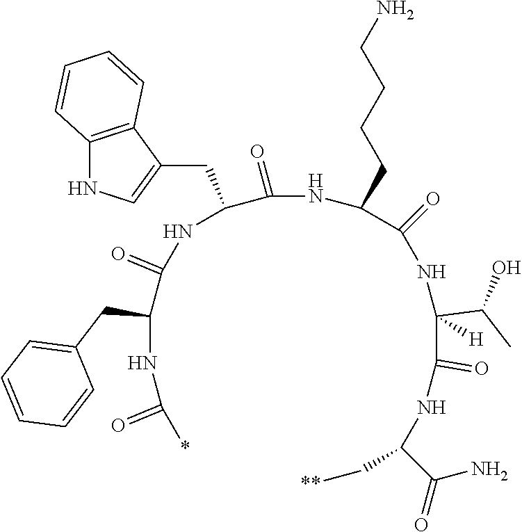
*C(NC(C(NC(C(=O)NC(C(NC(C(NC(C[**])C(N)=O)=O)(C(C)O)[H])=O)CCCCN)CC1=CNC2=C1C=CC=C2)=O)CC1=CC=CC=C1)=O
